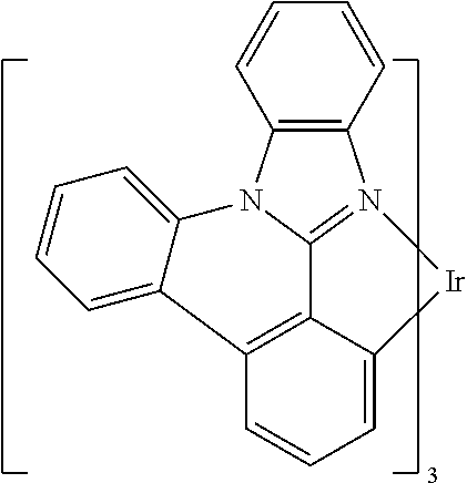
C12=N3C4=C(N1C1=CC=CC=C1C1=C2C(=CC=C1)[Ir]3)C=CC=C4
